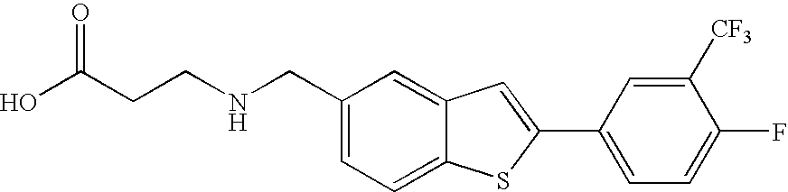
C1=C(CNCCC(O)=O)C=C2C(=C1)SC(C1=CC=C(F)C([CF3])=C1)=C2
